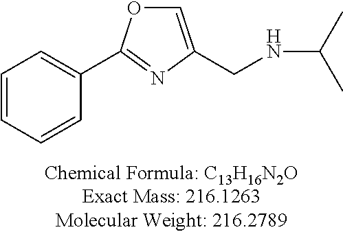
C1=C(CNC(C)C)N=C(C2=CC=CC=C2)O1
